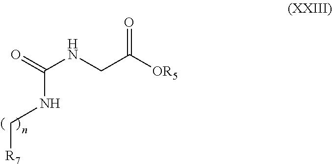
C(NC(NCC([OR5])=O)=O)[R7]
